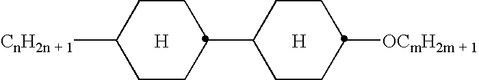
C1C([CnH2n + 1])CCC(C2CCC([OCmH2m + 1])CC2)C1.[H].[H]
